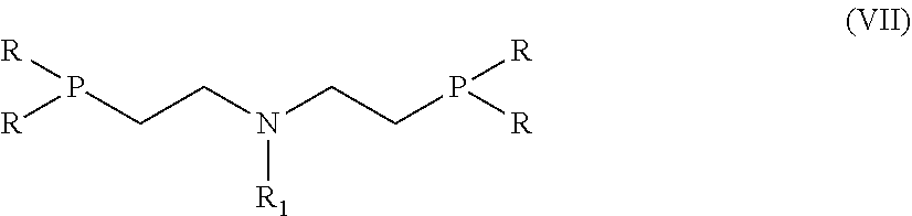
[R]P(CCN(CCP([R])[R])[R1])[R]
